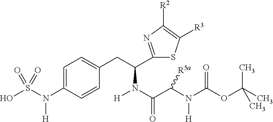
C1=C(N(S(O)(=O)=O)[H])C=CC(CC(C2=NC([R2])=C([R3])S2)N(C(C(N([H])C(OC(C)(C)C)=O)[R5a])=O)[H])=C1
